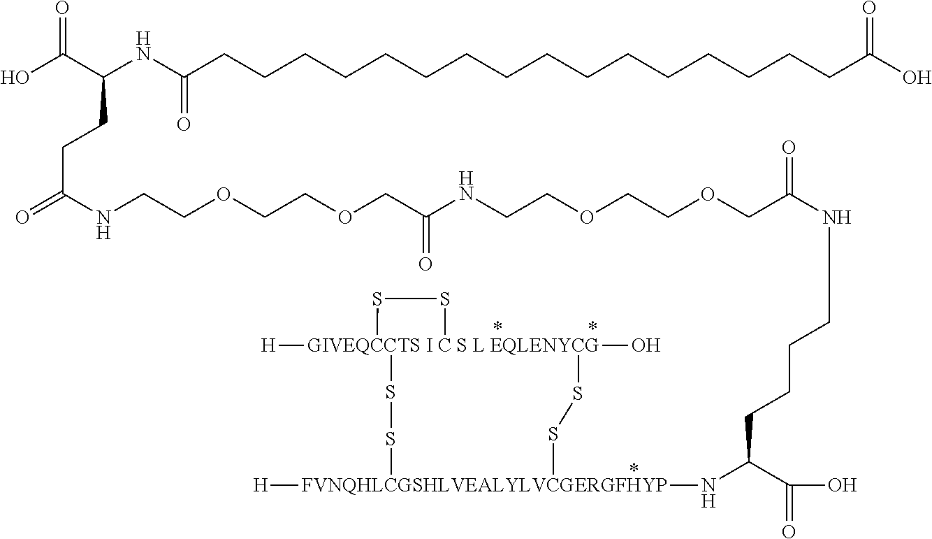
C(CCC(C(O)=O)N[FVNQHLCGSHLVEALYLVCGERGFHYP]1([H])SS[GIVEQCCTS I C S L EQLENYCG]2([H])(O)(SS1)SS2)CNC(COCCOCCNC(COCCOCCNC(CCC(C(O)=O)NC(CCCCCCCCCCCCCCCCC(=O)O)=O)=O)=O)=O
